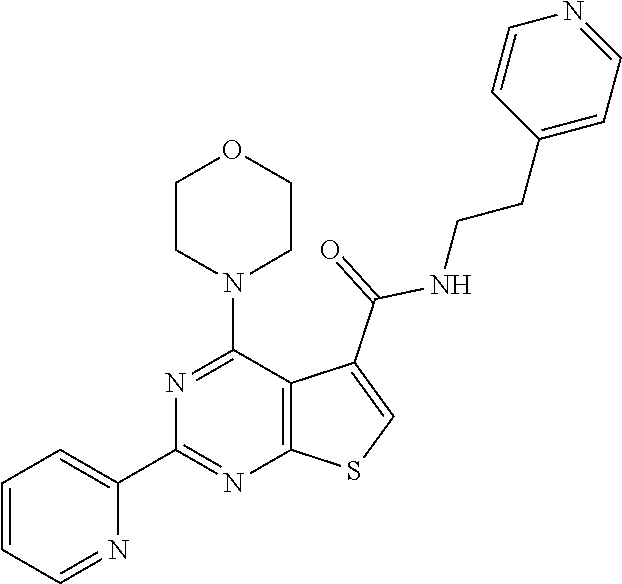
C1=CC=NC(C2=NC3=C(C(N4CCOCC4)=N2)C(C(=O)NCCC2=CC=NC=C2)=CS3)=C1
